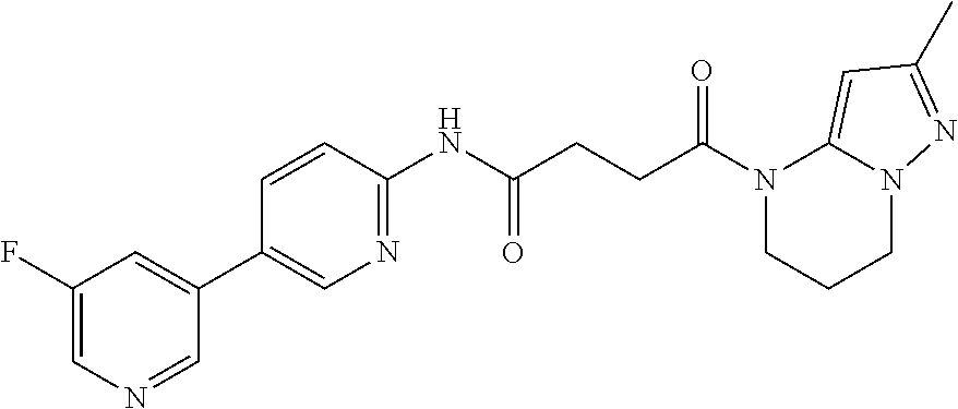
N1(C(CCC(NC2=NC=C(C3=CC(F)=CN=C3)C=C2)=O)=O)CCCN2C1=CC(C)=N2
